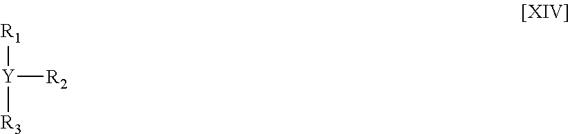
[Y]([R2])([R3])[R1]
